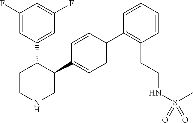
C1=C(C2=C(CCNS(C)(=O)=O)C=CC=C2)C=CC(C2C(C3=CC(F)=CC(F)=C3)CCNC2)=C1C
